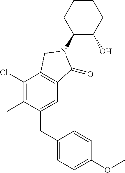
C1(N2C(=O)C3=C(C(Cl)=C(C)C(CC4=CC=C(OC)C=C4)=C3)C2)C(O)CCCC1
